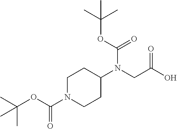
C(=O)(OC(C)(C)C)N1CCC(N(CC(O)=O)C(OC(C)(C)C)=O)CC1
